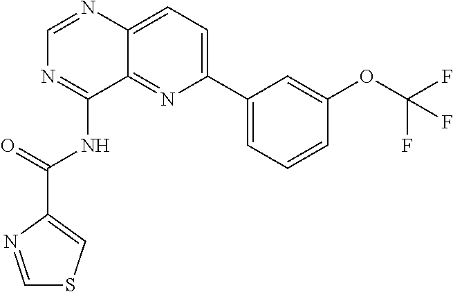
C1=NC2=CC=C(C3=CC=CC(OC(F)(F)F)=C3)N=C2C(NC(=O)C2=CSC=N2)=N1
